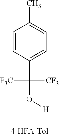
C1=CC(C(O[H])([F3C])[CF3])=CC=C1C
